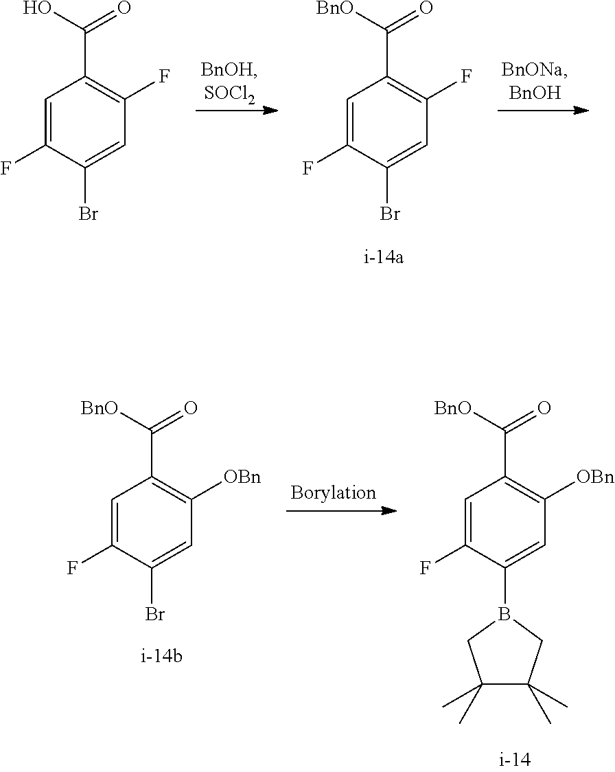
C1=C(F)C(Br)=CC(F)=C1C(O)=O.C1=C(F)C(Br)=CC(F)=C1C([BnO])=O.C1=C(F)C(Br)=CC([OBn])=C1C([BnO])=O.C1=C(F)C(B2CC(C)(C)C(C)(C)C2)=CC([OBn])=C1C([BnO])=O
